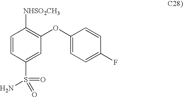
C1=CC(S(=O)(=O)N)=CC(OC2=CC=C(F)C=C2)=C1[NHSO2CH3]
